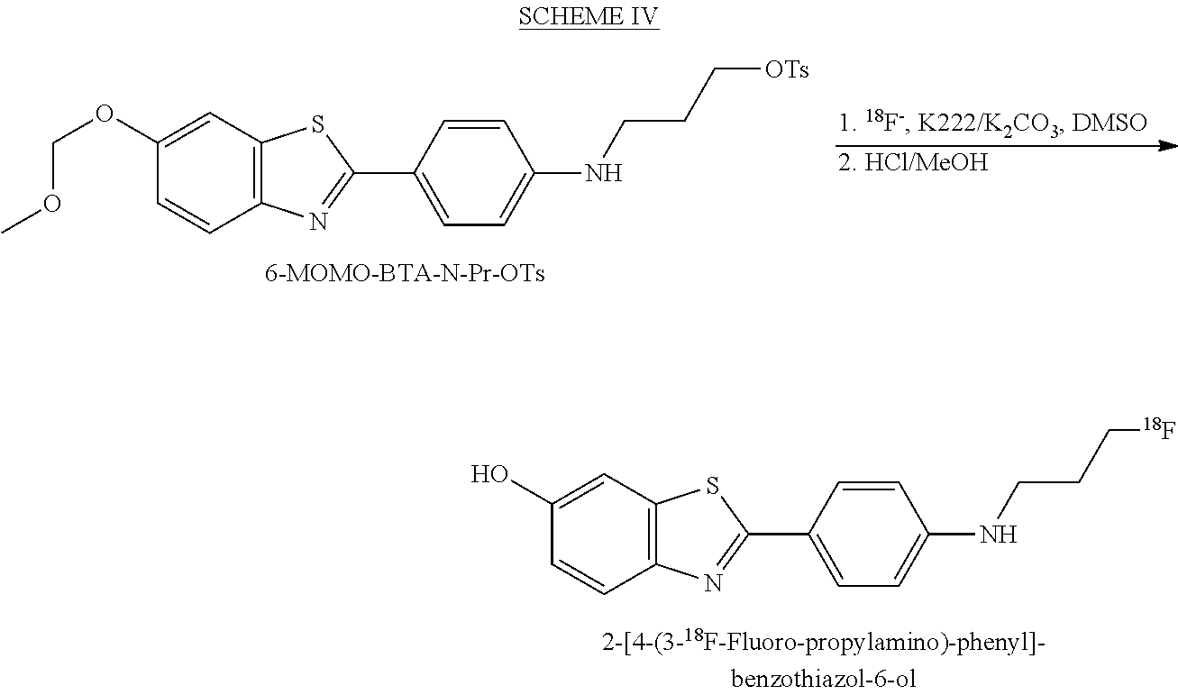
C1(OCOC)=CC2=C(C=C1)N=C(C1=CC=C(NCCC[OTs])C=C1)S2.[2. HCl/MeOH].C1(O)=CC2=C(C=C1)N=C(C1=CC=C(NCCC[18F])C=C1)S2
